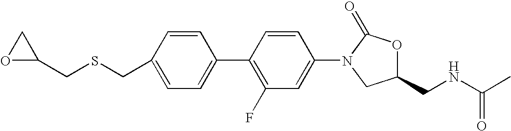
C1=C(CSCC2OC2)C=CC(C2=C(F)C=C(N3CC(CNC(=O)C)OC3=O)C=C2)=C1
